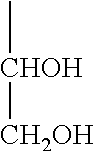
C[CHOH][CH2OH]
